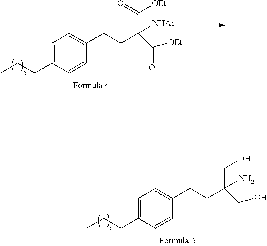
C1=C(CCC)C=CC(CCC(C(=O)[OEt])([NHAc])C([OEt])=O)=C1.C1=C(CCC)C=CC(CCC(CO)(N)CO)=C1
